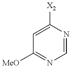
C1=C([X2])N=CN=C1[MeO]
